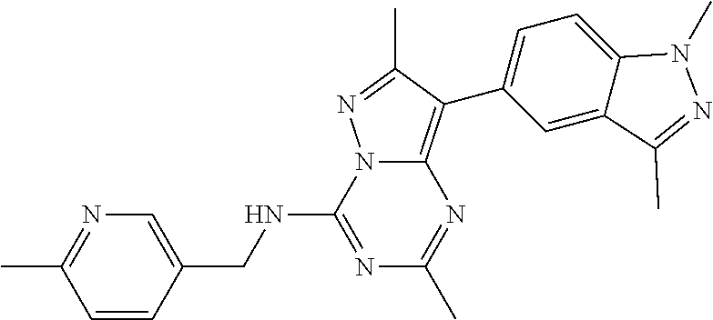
N1=C(NCC2=CN=C(C)C=C2)N2C(=C(C3=CC=C4C(=C3)C(C)=NN4C)C(C)=N2)N=C1C
